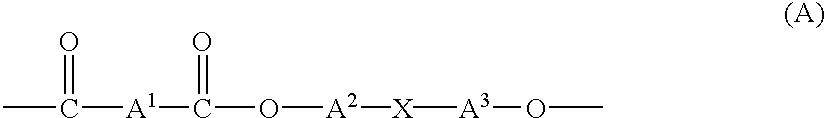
CC([A1]C(O[A2][X][A3]OC)=O)=O
